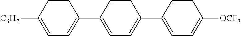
C1=CC([C3H7])=CC=C1C1=CC=C(C2=CC=C([OCF3])C=C2)C=C1
